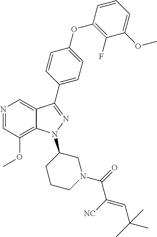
N1=CC(OC)=C2C(=C1)C(C1=CC=C(OC3=C(F)C(OC)=CC=C3)C=C1)=NN2C1CCCN(C(=O)C(=CC(C)(C)C)[NC])C1
